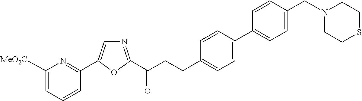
C1([MeO2C])=CC=CC(C2=CN=C(C(CCC3=CC=C(C4=CC=C(CN5CCSCC5)C=C4)C=C3)=O)O2)=N1
